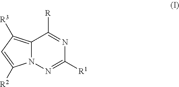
C12=C([R3])C=C([R2])N1N=C([R1])N=C2[R]
